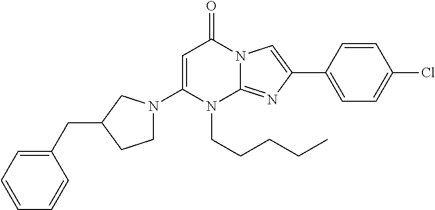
C1(N2CCC(CC3=CC=CC=C3)C2)=CC(=O)N2C(=NC(C3=CC=C(Cl)C=C3)=C2)N1CCCCC
